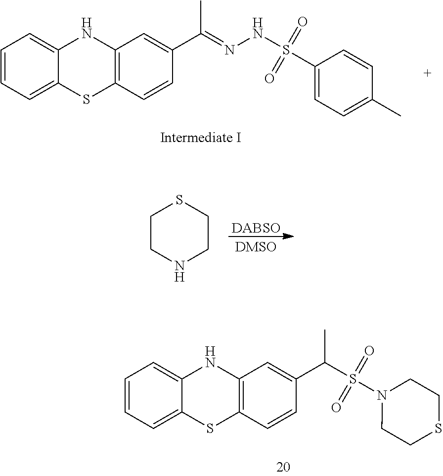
C1=CC=C2C(=C1)NC1=C(S2)C=CC(C(=NNS(=O)(=O)C2=CC=C(C)C=C2)C)=C1.S1CCNCC1.[DABSO].C1=CC=C2C(=C1)NC1=C(S2)C=CC(C(C)S(=O)(=O)N2CCSCC2)=C1
